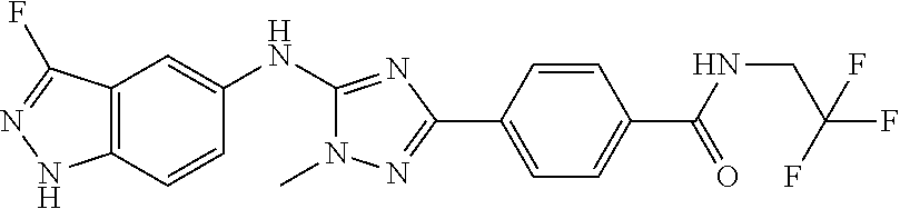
C12=C(C=CC(NC3=NC(C4=CC=C(C(NCC(F)(F)F)=O)C=C4)=NN3C)=C1)NN=C2F
